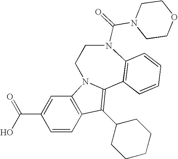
C1=C(C(O)=O)C=CC2=C1N1C(=C2C2CCCCC2)C2=C(C=CC=C2)N(C(=O)N2CCOCC2)CC1
